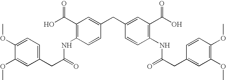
C(NC1=C(C(O)=O)C=C(CC2=CC(C(O)=O)=C(NC(CC3=CC(OC)=C(OC)C=C3)=O)C=C2)C=C1)(CC1=CC=C(OC)C(OC)=C1)=O
